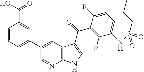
C1=CC=C(C2=CC3=C(N=C2)NC=C3C(C2=C(F)C(NS(=O)(CCC)=O)=CC=C2F)=O)C=C1C(=O)O
